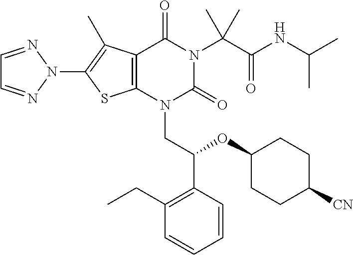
C12=C(N(CC(C3=C(CC)C=CC=C3)OC3CCC([CN])CC3)C(=O)N(C(C(NC(C)C)=O)(C)C)C1=O)SC(N1N=CC=N1)=C2C
